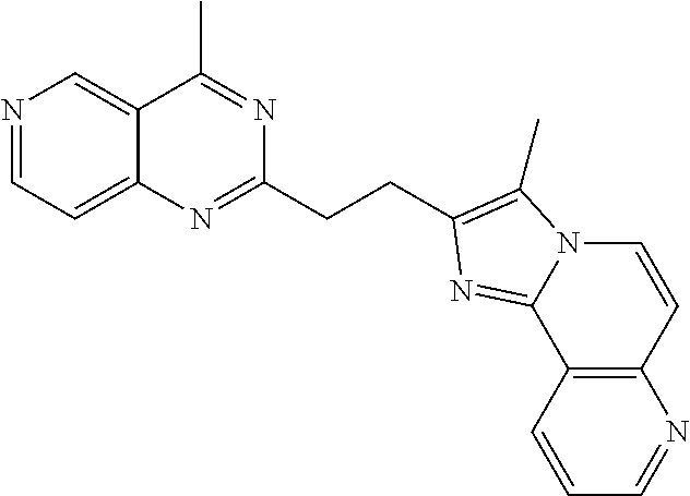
N1=CC=C2C(=C1)C(C)=NC(CCC1=C(C)N3C=CC4=C(C=CC=N4)C3=N1)=N2
